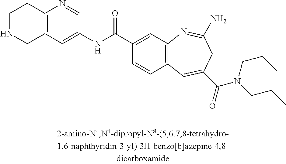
C12=C(N=CC(NC(C3=CC4=C(C=C3)C=C(C(=O)N(CCC)CCC)CC(N)=N4)=O)=C1)CCNC2
